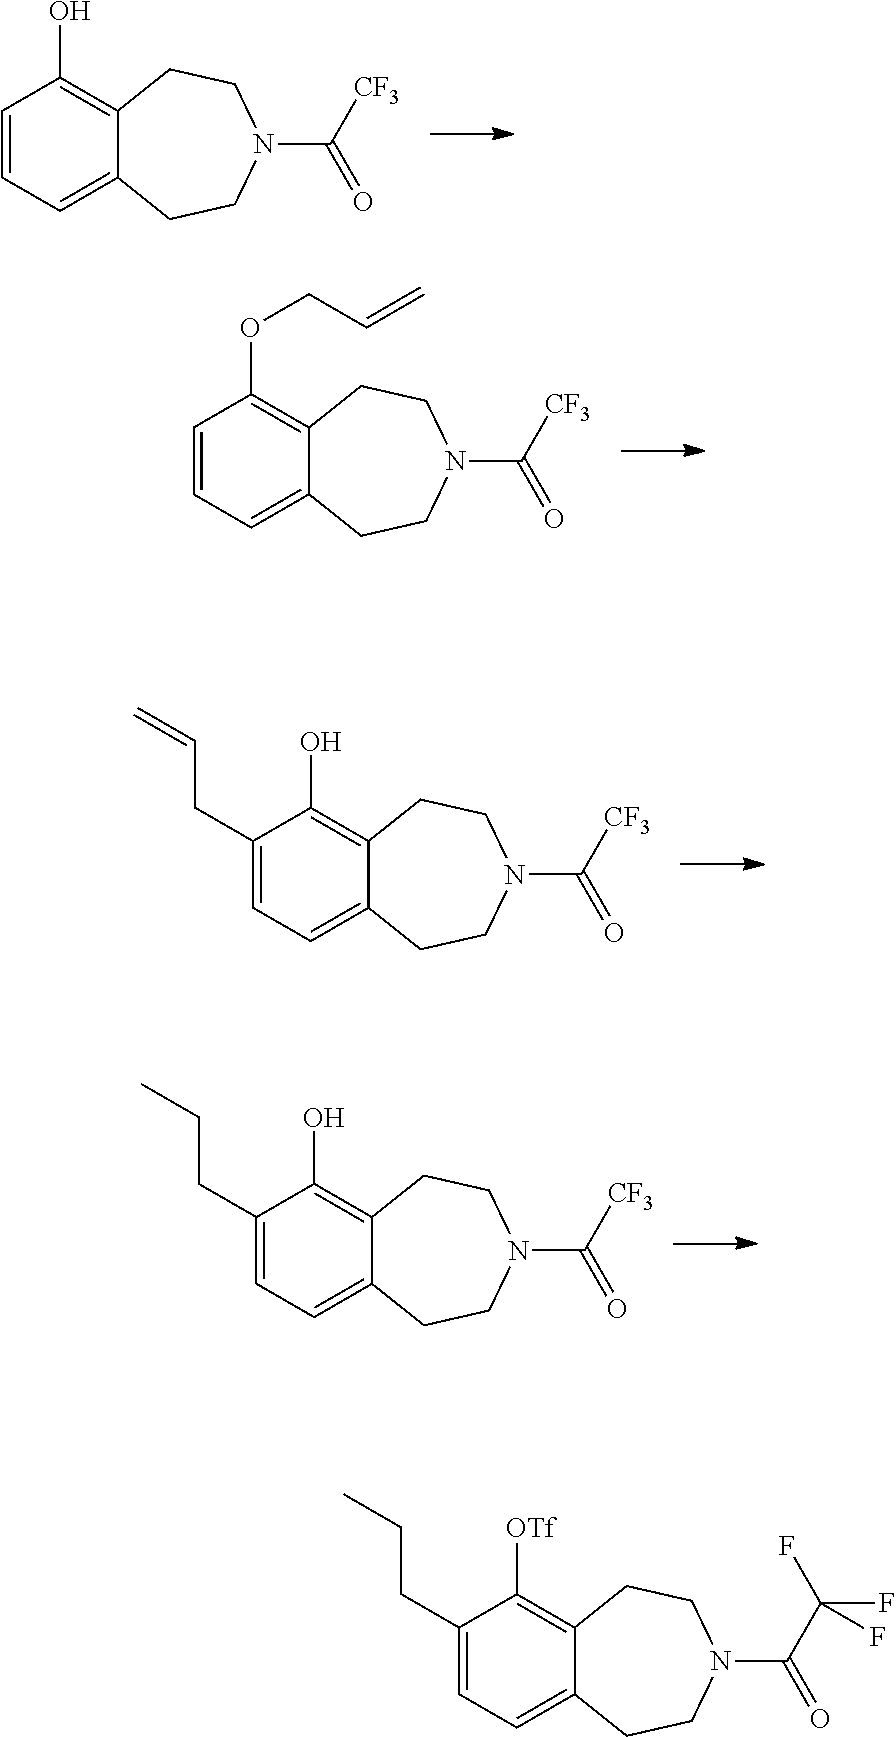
C1=CC=C2C(=C1O)CCN(C([CF3])=O)CC2.C1=CC=C2C(=C1OCC=C)CCN(C([CF3])=O)CC2.C1(CC=C)=CC=C2C(=C1O)CCN(C([CF3])=O)CC2.C1(CCC)=CC=C2C(=C1O)CCN(C([CF3])=O)CC2.C1(CCC)=CC=C2C(=C1[OTf])CCN(C(C(F)(F)F)=O)CC2
